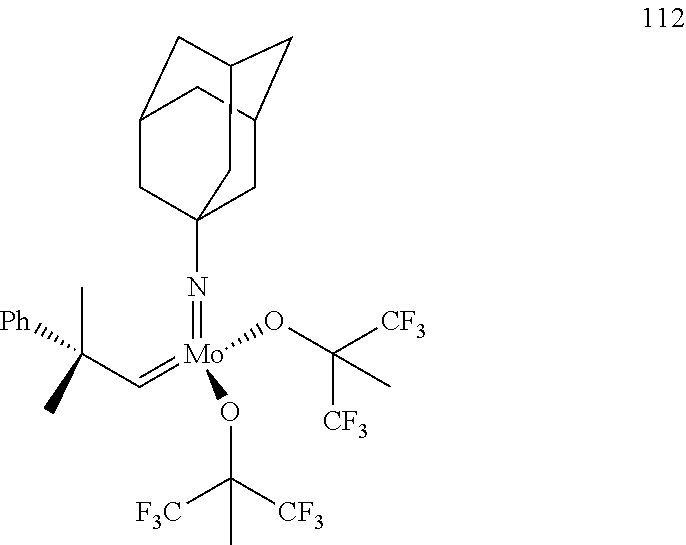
N(=[Mo](OC([CF3])([F3C])C)(OC([CF3])([CF3])C)=CC(C)([Ph])C)C12CC3CC(CC(C1)C3)C2
